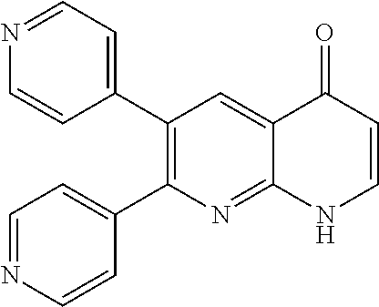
N1=CC=C(C2=C(C3=CC=NC=C3)N=C3C(=C2)C(=O)C=CN3)C=C1
